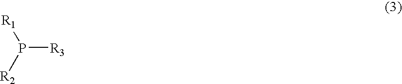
P([R3])([R2])[R1]
